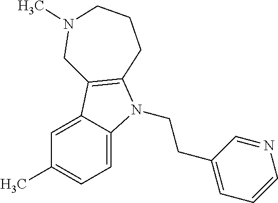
C1=C2C(=CC=C1C)N(CCC1=CC=CN=C1)C1=C2CN(C)CCC1
